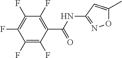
C1(F)=C(F)C(C(NC2=NOC(C)=C2)=O)=C(F)C(F)=C1F
